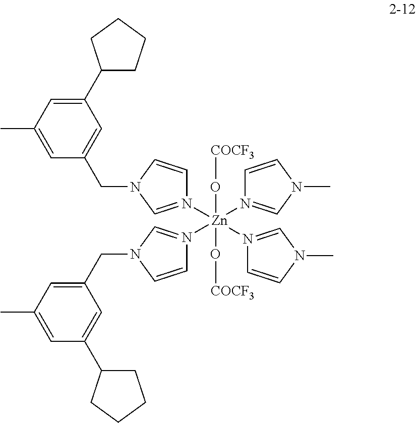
C1(C2CCCC2)=CC(C)=CC(CN2C=N([Zn](N3=CN(CC4=CC(C)=CC(C5CCCC5)=C4)C=C3)(N3=CN(C)C=C3)(N3=CN(C)C=C3)(O[COCF3])O[COCF3])C=C2)=C1
